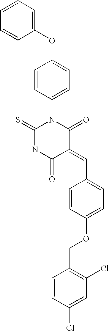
C1(OC2=CC=C(N3C(=S)NC(=O)C(=CC4=CC=C(OCC5=C(Cl)C=C(Cl)C=C5)C=C4)C3=O)C=C2)=CC=CC=C1
